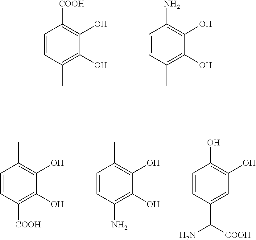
C1=CC(C)=C(O)C(O)=C1[COOH].C1=CC(C)=C(O)C(O)=C1N.C1=CC(C)=C(O)C(O)=C1[COOH].C1=CC(C)=C(O)C(O)=C1N.C1=CC(O)=C(O)C=C1C([COOH])N
